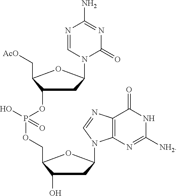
C1(OP(OCC2C(O)CC(N3C4=C(C(=O)NC([NH2])=N4)N=C3)O2)(O)=O)CC(N2C=NC(N)=NC2=O)OC1C[AcO]
